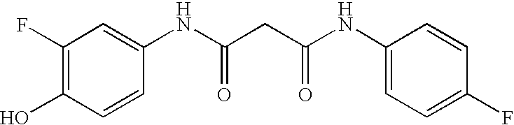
C1=C(NC(CC(NC2=CC=C(F)C=C2)=O)=O)C=CC(O)=C1F
